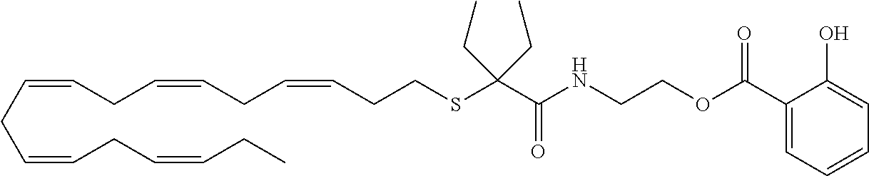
O=C(NCCOC(=O)C1=CC=CC=C1O)C(SCCC=CCC=CCC=CCC=CCC=CCC)(CC)CC
